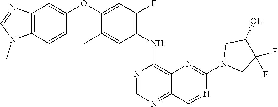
C1=NC(NC2=C(F)C=C(OC3=CC4=C(N(C)C=N4)C=C3)C(C)=C2)=C2N=C(N3CC(F)(F)C(O)C3)N=CC2=N1
